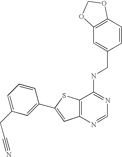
C12=C(N=CN=C1NCC1=CC3=C(C=C1)OCO3)C=C(C1=CC(CC#N)=CC=C1)S2
